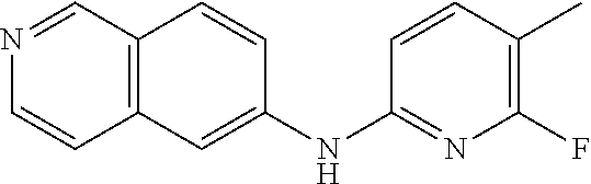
N1=CC2=C(C=C1)C=C(NC1=NC(F)=C(C)C=C1)C=C2
